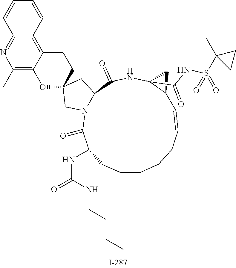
C1CCCC=CC2C(C(NS(C3(C)CC3)(=O)=O)=O)(NC(=O)C3N(C(=O)C(NC(=O)NCCCC)C1)CC1(C3)CCC3=C4C(=NC(C)=C3O1)C=CC=C4)C2
